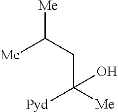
[Me]C(CC([Me])([Pyd])O)[Me]
